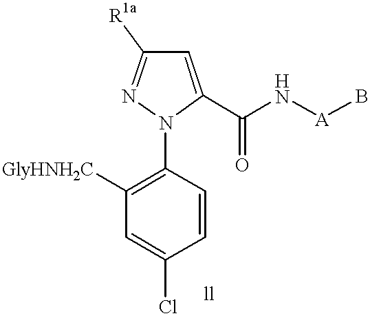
C1=CC(N2C(C(N[A]B)=O)=CC([R1a])=N2)=C([GlyHNH2C])C=C1Cl
